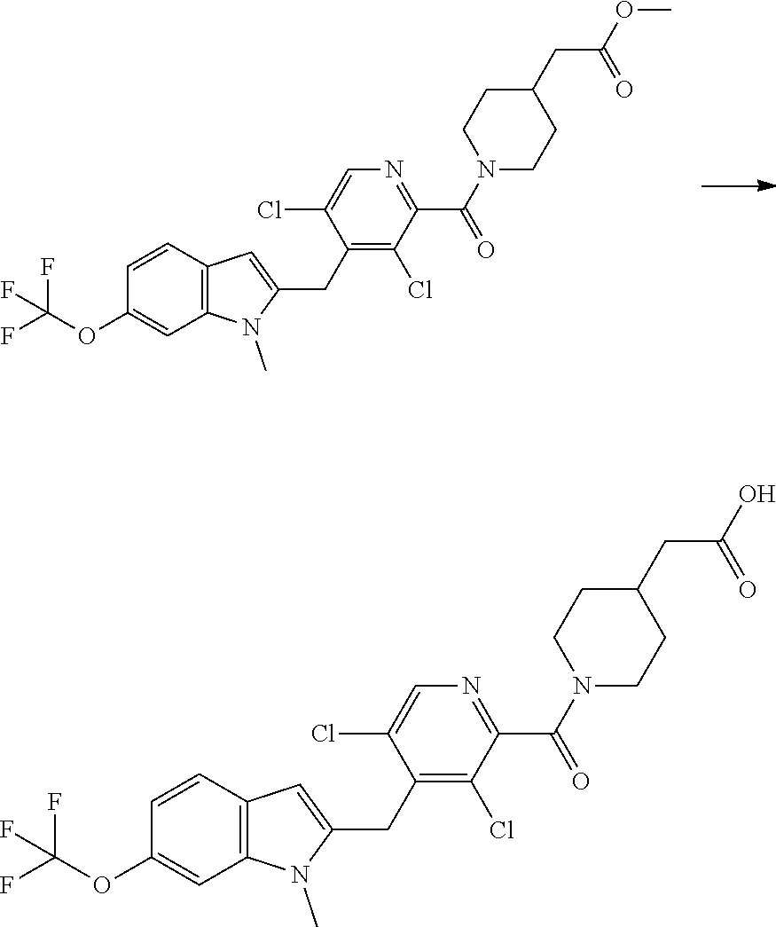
FC(OC1=CC2=C(C=C1)C=C(CC1=C(Cl)C(C(N3CCC(CC(OC)=O)CC3)=O)=NC=C1Cl)N2C)(F)F.FC(OC1=CC2=C(C=C1)C=C(CC1=C(Cl)C(C(N3CCC(CC(O)=O)CC3)=O)=NC=C1Cl)N2C)(F)F
